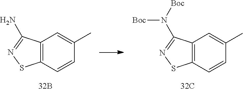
C12=C(C=CC(C)=C1)SN=C2N.C12=C(C=CC(C)=C1)SN=C2N([Boc])[Boc]
